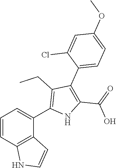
C1=CC2=C(C(C3=C(CC)C(C4=CC=C(OC)C=C4Cl)=C(C(=O)O)N3)=C1)C=CN2
